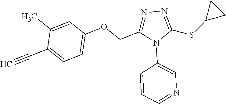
C1=C(C)C(C#C)=CC=C1OCC1=NN=C(SC2CC2)N1C1=CN=CC=C1
